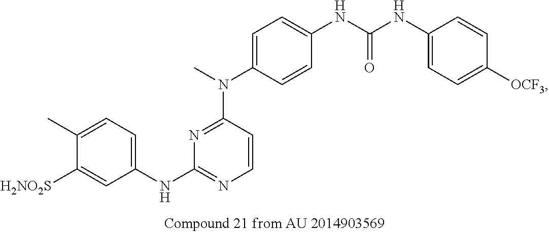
C1(C)=CC=C(NC2=NC=CC(N(C)C3=CC=C(NC(NC4=CC=C([OCF3])C=C4)=O)C=C3)=N2)C=C1[SO2NH2]
